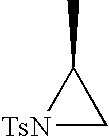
[TsN]1CC1C
